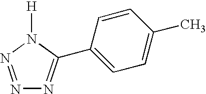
N1=NN([H])C(C2=CC=C(C)C=C2)=N1
